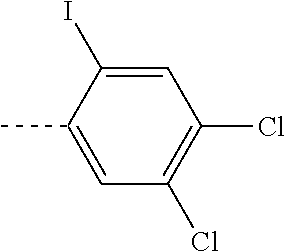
CC1=CC(Cl)=C(Cl)C=C1I
